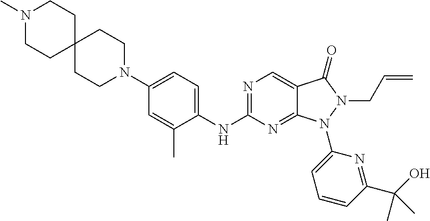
C1(N2CCC3(CC2)CCN(C)CC3)=CC=C(NC2=NC=C3C(=N2)N(C2=CC=CC(C(O)(C)C)=N2)N(CC=C)C3=O)C(C)=C1
